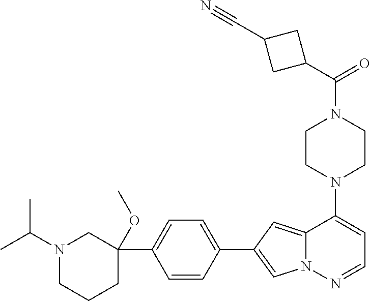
N1(C2=CC=NN3C2=CC(C2=CC=C(C4(OC)CN(C(C)C)CCC4)C=C2)=C3)CCN(C(=O)C2CC(C#N)C2)CC1
